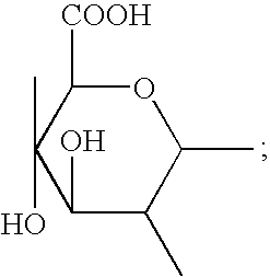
O1C([COOH])C(C)(O)C(O)C(C)C1C
